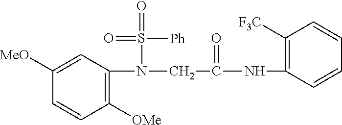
C1([OMe])=C(N(S(=O)([Ph])=O)CC(=O)NC2=C([F3C])C=CC=C2)C=C([MeO])C=C1
